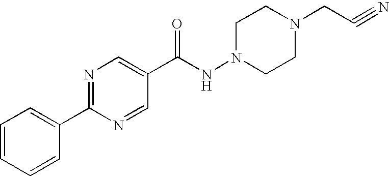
N1=C(C2=CC=CC=C2)N=CC(C(NN2CCN(CC#N)CC2)=O)=C1
